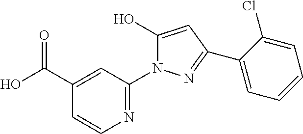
C1(C(O)=O)=CC(N2C(O)=CC(C3=CC=CC=C3Cl)=N2)=NC=C1
